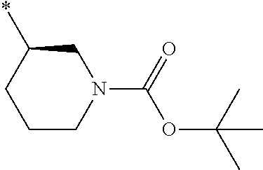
C1(*)CCCN(C(OC(C)(C)C)=O)C1
